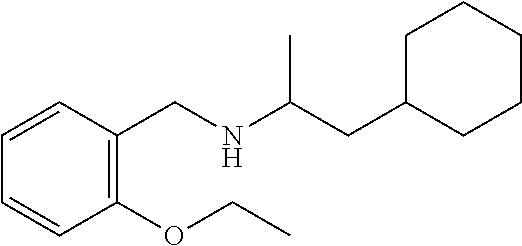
C1(CC(NCC2=C(OCC)C=CC=C2)C)CCCCC1
